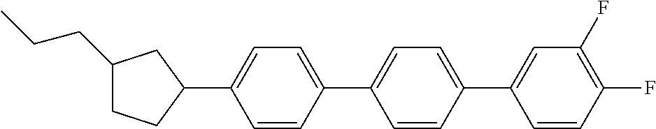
C1(CCC)CCC(C2=CC=C(C3=CC=C(C4=CC(F)=C(F)C=C4)C=C3)C=C2)C1
